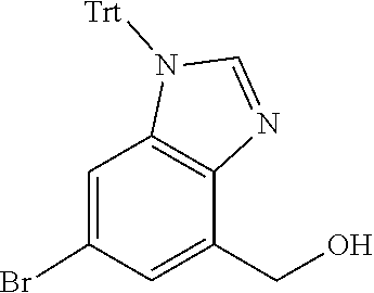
C12=C(C(CO)=CC(Br)=C1)N=CN2[Trt]
